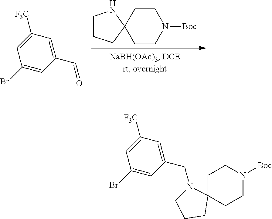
C1CC2(CCN1[Boc])CCCN2.C1(C=O)=CC([F3C])=CC(Br)=C1.C1(CN2CCCC23CCN([Boc])CC3)=CC([F3C])=CC(Br)=C1
